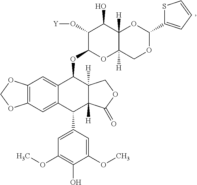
C12=C(C=C3C(=C1)C(OC1OC4([H])C([H])(C(O)C1O[Y])OC(C1=CC=CS1)OC4)C1([H])C([H])(C3C3=CC(OC)=C(O)C(OC)=C3)C(=O)OC1)OCO2
